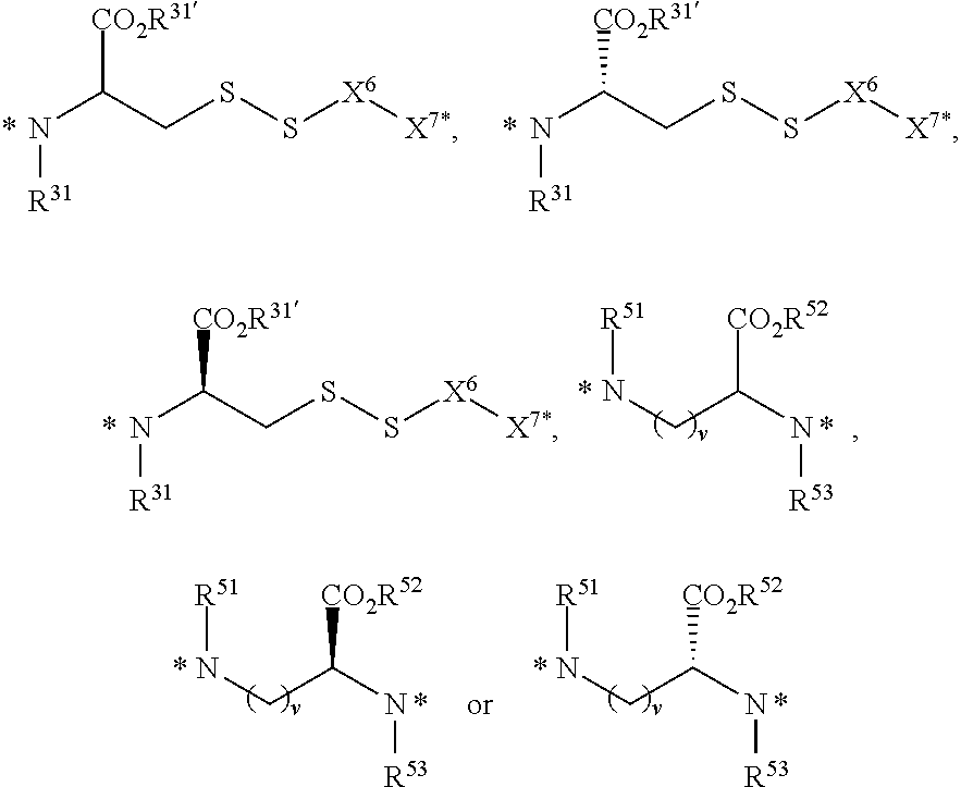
N(C(CSS[X6][X7*])[CO2R31])[R31].*.N(C(CSS[X6][X7*])[CO2R31])[R31].*.N(C(CSS[X6][X7*])[CO2R31])[R31].*.C(C(N[R53])[CO2R52])N[R51].*.*.C(C(N[R53])[CO2R52])N[R51].*.*.C(C(N[R53])[CO2R52])N[R51].*.*
